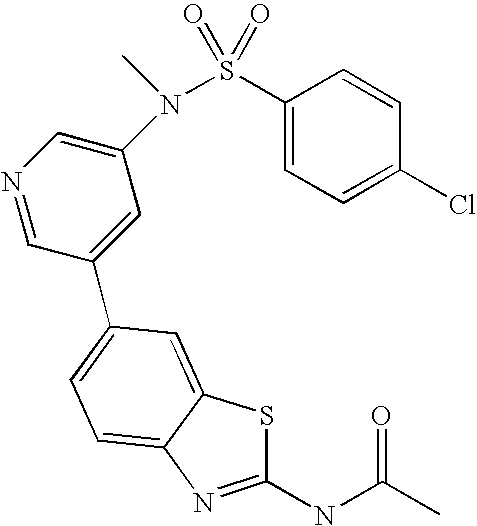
C1(NC(C)=O)=NC2=CC=C(C3=CC(N(S(C4=CC=C(Cl)C=C4)(=O)=O)C)=CN=C3)C=C2S1
